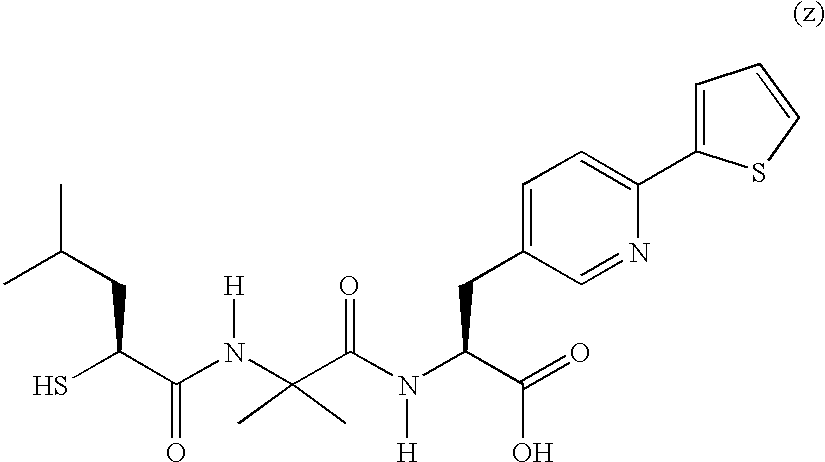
SC(C(N([H])C(C(N(C(C(=O)O)CC1=CC=C(C2=CC=CS2)N=C1)[H])=O)(C)C)=O)CC(C)C
